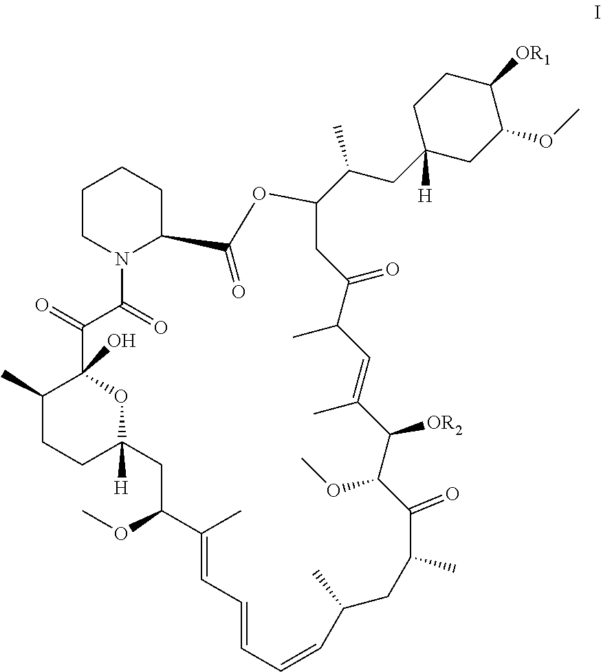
N12C(=O)C(=O)C3(O)C(C)CCC([H])(CC(OC)C(C)=CC=CC=CC(C)CC(C)C(=O)C(OC)C([OR2])C(C)=CC(C)C(=O)CC(C(C)CC4([H])CC(OC)C([OR1])CC4)OC(=O)C1CCCC2)O3
